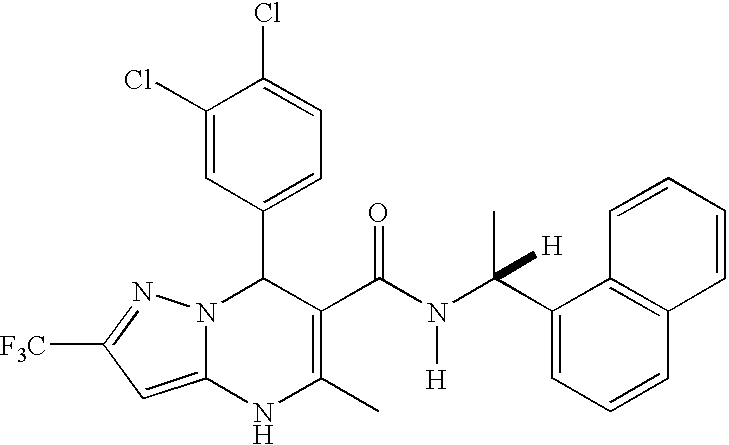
C1(Cl)=CC(C2N3C(=CC([F3C])=N3)NC(C)=C2C(N([H])C(C2=CC=CC3=C2C=CC=C3)(C)[H])=O)=CC=C1Cl
